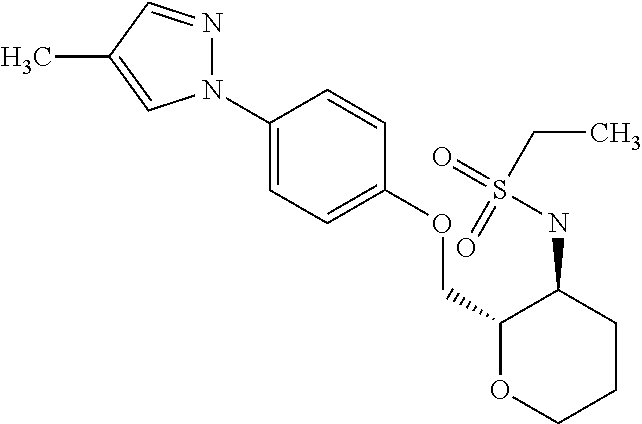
C1(N2N=CC(C)=C2)=CC=C(OCC2OCCCC2NS(CC)(=O)=O)C=C1
